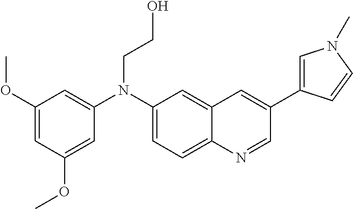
C1=C2C(=CC(N(CCO)C3=CC(OC)=CC(OC)=C3)=C1)C=C(C1=CN(C)C=C1)C=N2
